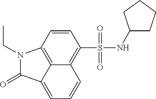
C12=C(S(=O)(=O)NC3CCCC3)C=CC3=C1C(=CC=C2)C(=O)N3CC
